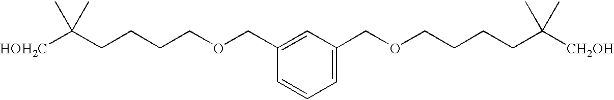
[HOH2C]C(CCCCOCC1=CC(COCCCCC([CH2OH])(C)C)=CC=C1)(C)C
